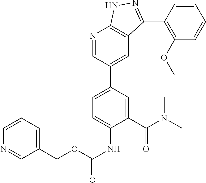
N1=CC(C2=CC=C(NC(=O)OCC3=CC=CN=C3)C(C(N(C)C)=O)=C2)=CC2=C1NN=C2C1=C(OC)C=CC=C1
